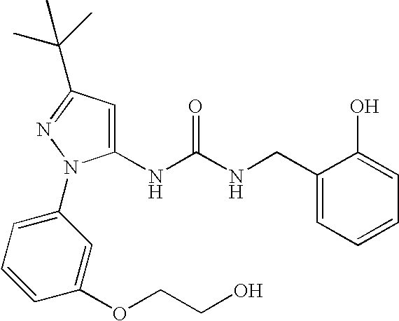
C1(NC(NCC2=CC=CC=C2O)=O)=CC(C(C)(C)C)=NN1C1=CC=CC(OCCO)=C1
